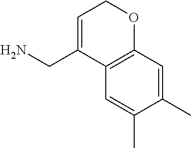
C1=C(C)C(C)=CC2=C1C(CN)=CCO2
